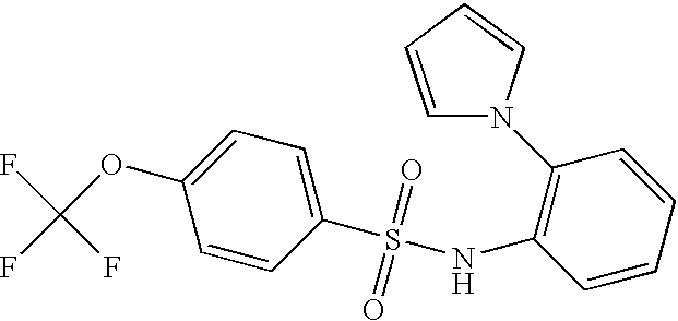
C1=CC(S(NC2=C(N3C=CC=C3)C=CC=C2)(=O)=O)=CC=C1OC(F)(F)F
